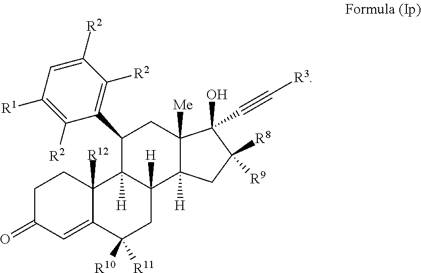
C1C(=O)C=C2C([R12])(C1)C1([H])C([H])(CC2([R10])[R11])C2([H])C([Me])(CC1C1=C([R2])C([R2])=CC([R1])=C1[R2])C(O)(C#C[R3])C([R8])([R9])C2
